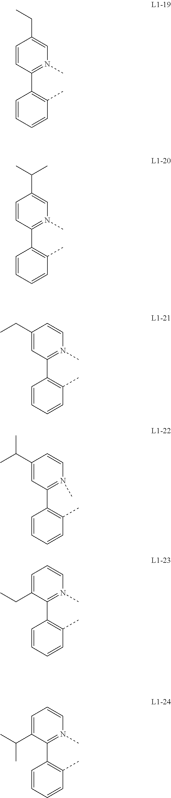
C1=CC(C2=C(C)C=CC=C2)=N(C)C=C1CC.C1=CC(C2=C(C)C=CC=C2)=N(C)C=C1C(C)C.C1(CC)=CC(C2=C(C)C=CC=C2)=N(C)C=C1.C1(C(C)C)=CC(C2=C(C)C=CC=C2)=N(C)C=C1.C1=C(CC)C(C2=C(C)C=CC=C2)=N(C)C=C1.C1=C(C(C)C)C(C2=C(C)C=CC=C2)=N(C)C=C1
